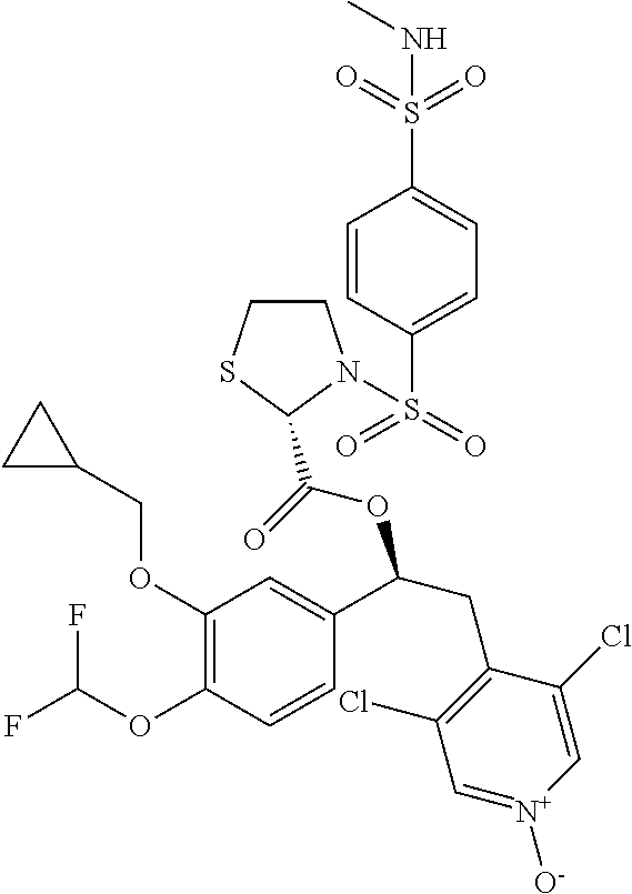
C1(OCC2CC2)=C(OC(F)F)C=CC(C(CC2=C(Cl)C=[N+]([O-])C=C2Cl)OC(=O)C2SCCN2S(=O)(C2=CC=C(S(NC)(=O)=O)C=C2)=O)=C1
